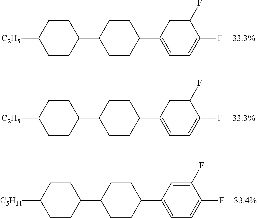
C1CC(C2CCC(C3=CC=C(F)C(F)=C3)CC2)CCC1[C2H5].C1CC(C2CCC(C3=CC=C(F)C(F)=C3)CC2)CCC1[C2H5].C1CC(C2CCC(C3=CC=C(F)C(F)=C3)CC2)CCC1[C5H11]
